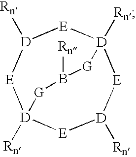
[E]1[D]2([Rn])[E][D]([Rn])[E][D]([Rn])([E][D]1[Rn])[G]B([Rn])[G]2
